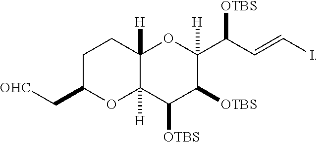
C1C(C[OHC])OC2([H])C([H])(C1)OC(C([OTBS])C=CI)([H])C([OTBS])C2[OTBS]
